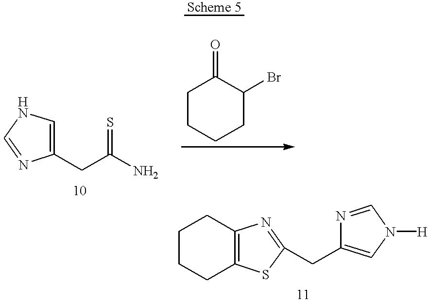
C1(CC(N)=S)=CNC=N1.C1CCCC(Br)C1=O.C1CCC2=C(C1)N=C(CC1=CN([H])C=N1)S2
